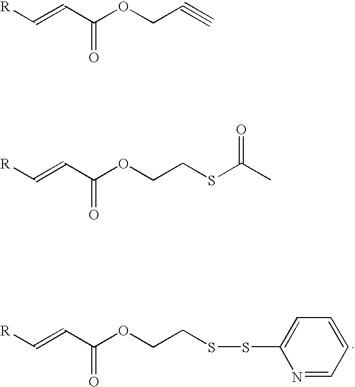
C(=CC(OCCSSC1=CC=CC=N1)=O)[R].C(=CC(OCC#C)=O)[R].C(=CC(OCCSC(C)=O)=O)[R]
